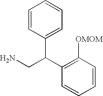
NCC(C1=C([OMOM])C=CC=C1)C1=CC=CC=C1
